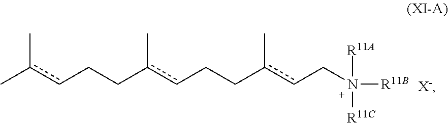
Cc(cCCc(cCCc(cCN([R11B])([R11C])[R11A])C)C)C.[X-]
